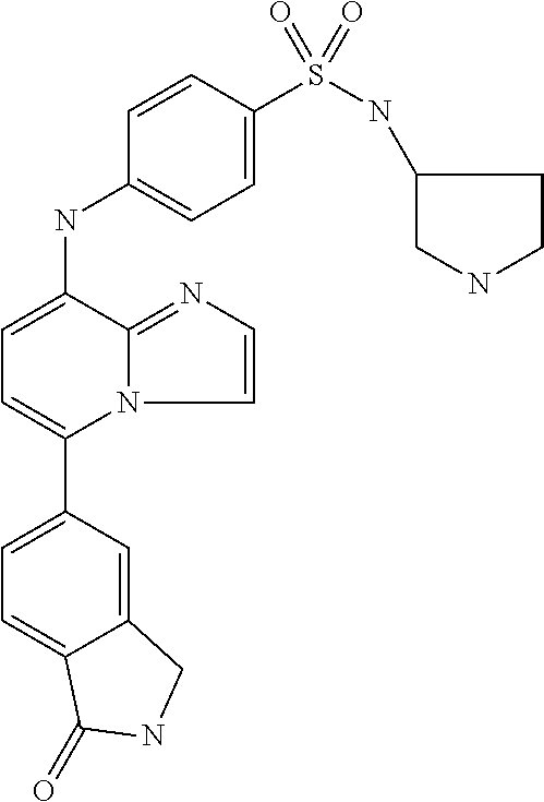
C12=CC(C3=CC=C(NC4=CC=C(S(NC5CNCC5)(=O)=O)C=C4)C4=NC=CN34)=CC=C1C(=O)NC2
